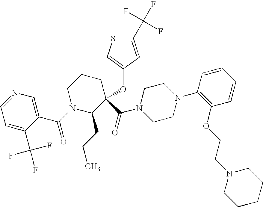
C1=C(C(F)(F)F)C(C(=O)N2C(CCC)C(C(N3CCN(C4=C(OCCN5CCCCC5)C=CC=C4)CC3)=O)(OC3=CSC(C(F)(F)F)=C3)CCC2)=CN=C1
